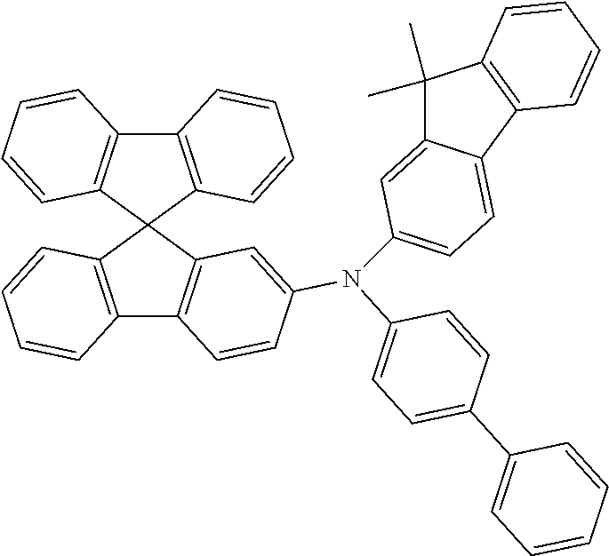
C12=C(C3(C4=C1C=CC=C4)C1=C(C4=C3C=C(N(C3=CC=C(C5=CC=CC=C5)C=C3)C3=CC=C5C(=C3)C(C)(C)C3=C5C=CC=C3)C=C4)C=CC=C1)C=CC=C2
